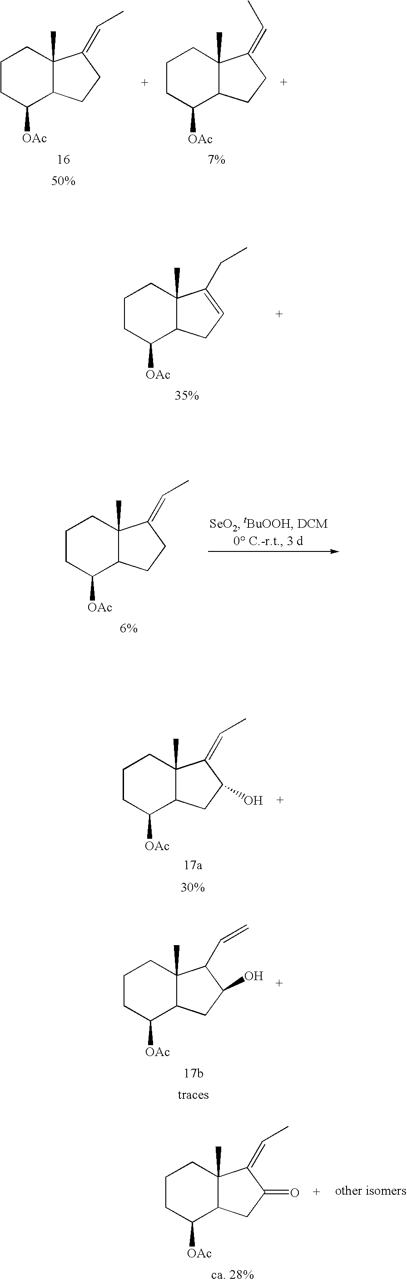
C1CC([OAc])C2C(C)(C1)C(=CC)CC2.C1CC([OAc])C2C(C)(C1)C(=CC)CC2.C1CC([OAc])C2C(C)(C1)C(CC)=CC2.C1CC([OAc])C2C(C)(C1)C(=CC)CC2.C1CC([OAc])C2C(C)(C1)C(=CC)C(O)C2.C1CC([OAc])C2C(C)(C1)C(C=C)C(O)C2.C1CC([OAc])C2C(C)(C1)C(=CC)C(=O)C2
